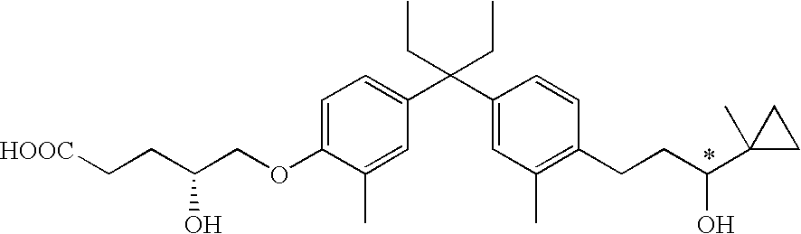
C1=C(OCC(CC[HOOC])O)C(C)=CC(C(C2=CC(C)=C(CCC(C3(C)CC3)O)C=C2)(CC)CC)=C1
